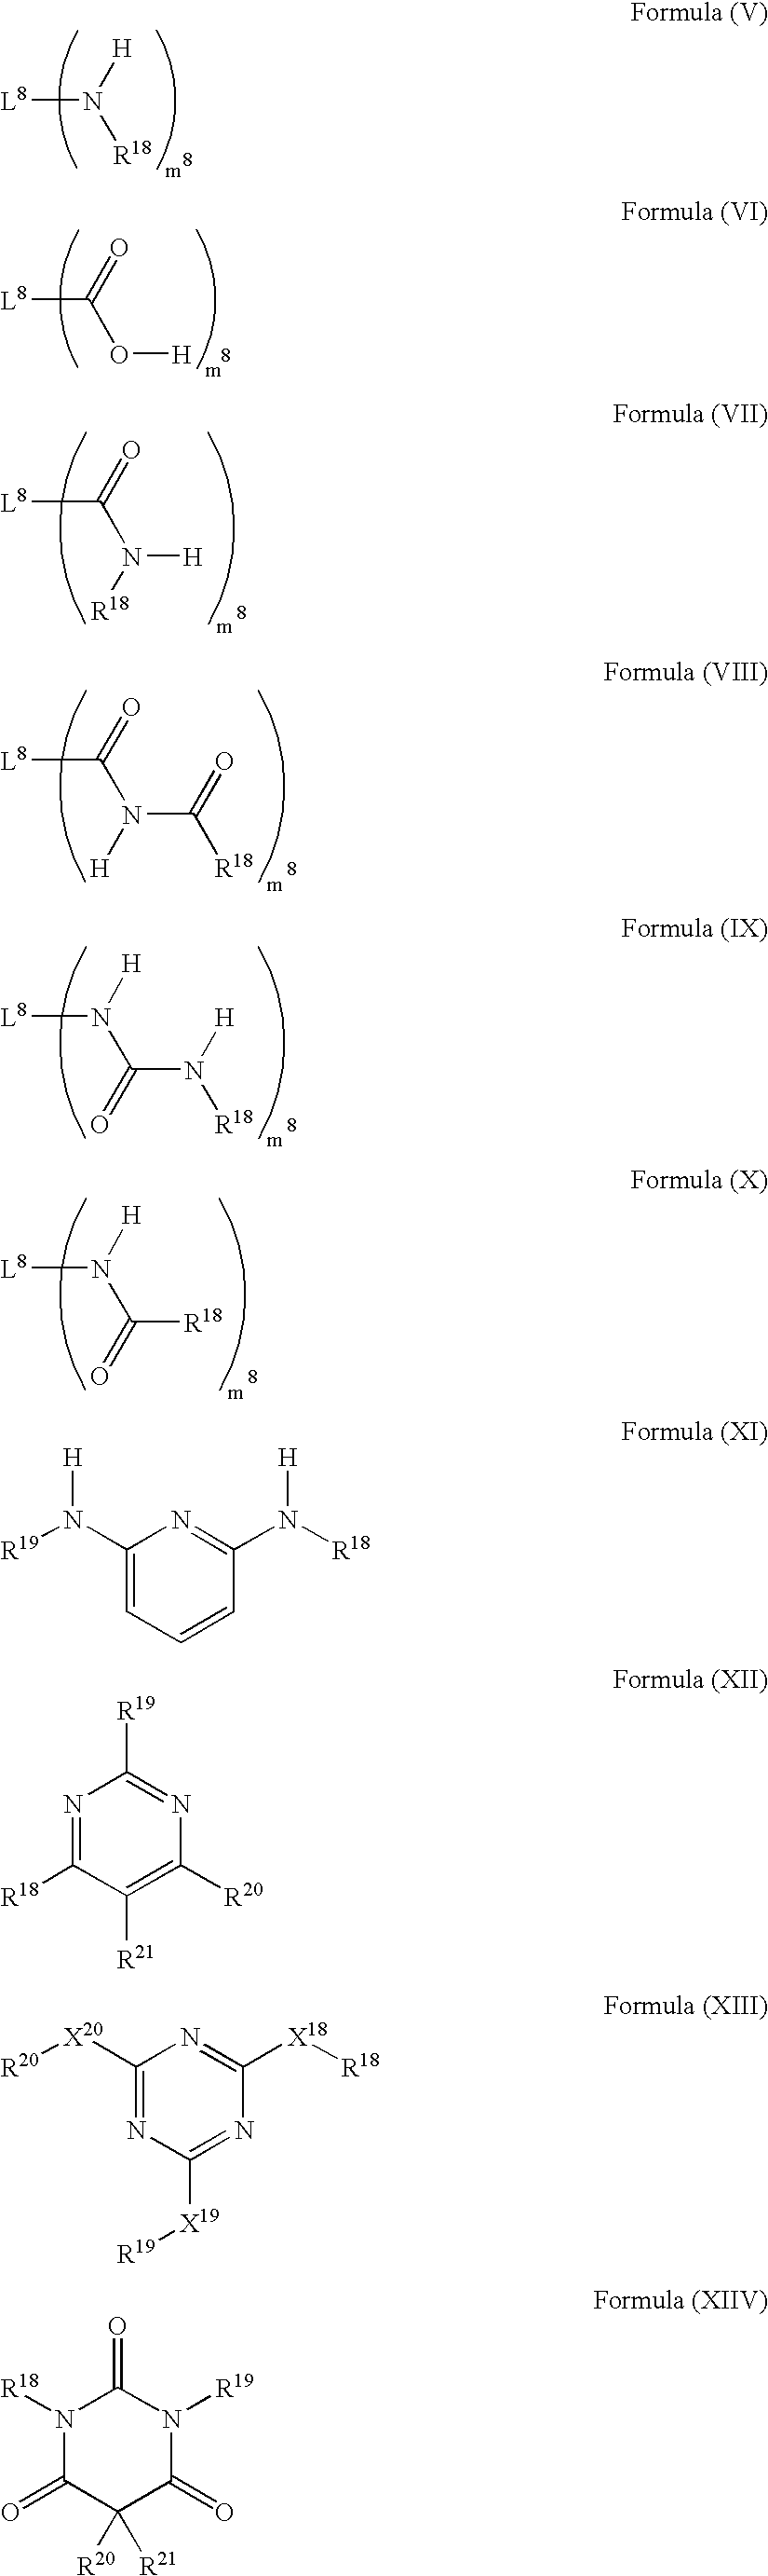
[L8]N([H])[R18].[L8]C(O[H])=O.[L8]C(N([H])[R18])=O.[L8]N(C(N([R18])[H])=O)[H].[L8]N(C([R18])=O)[H].[L8]C(N(C([R18])=O)[H])=O.C1=CC(N([R18])[H])=NC(N([R19])[H])=C1.C1([R21])=C([R20])N=C([R19])N=C1[R18].C1([X19][R19])=NC([X18][R18])=NC([X20][R20])=N1.C1([R20])([R21])C(=O)N([R19])C(=O)N([R18])C1=O
